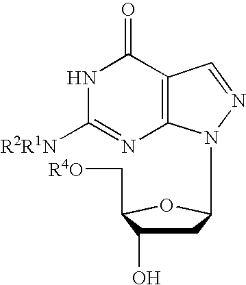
C12=C(C(=O)NC([R2R1N])=N1)C=NN2C1CC(O)C(C[R4O])O1
